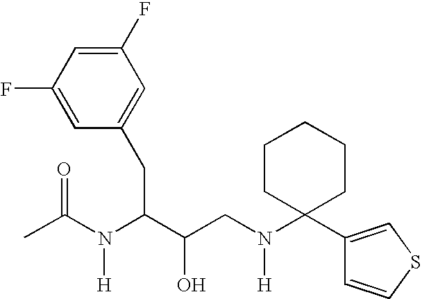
CC(N(C(C(CN(C1(C2=CSC=C2)CCCCC1)[H])O)CC1=CC(F)=CC(F)=C1)[H])=O
